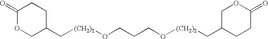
C([(CH2)2]OCCCO[(CH2)2]CC1CCC(=O)OC1)C1CCC(=O)OC1
